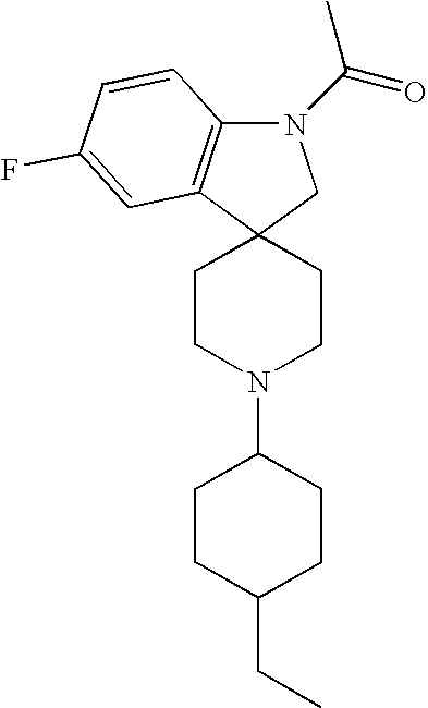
N1(C(=O)C)C2=C(C3(C1)CCN(C1CCC(CC)CC1)CC3)C=C(F)C=C2
